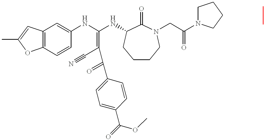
C12=C(C=CC(NC(NC3C(=O)N(CC(N4CCCC4)=O)CCCC3)=C(C#N)C(=O)C3=CC=C(C(=O)OC)C=C3)=C1)OC(C)=C2
